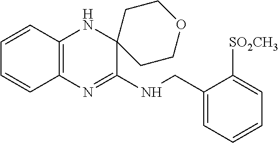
C1=CC2=C(C=C1)N=C(NCC1=CC=CC=C1[SO2CH3])C1(N2)CCOCC1
